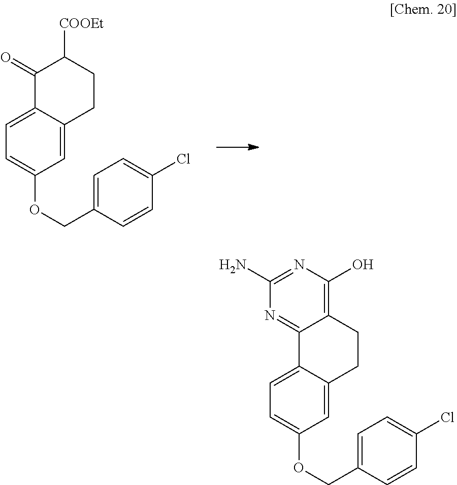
C1(=O)C([COOEt])CCC2=CC(OCC3=CC=C(Cl)C=C3)=CC=C12.C1CC2=C(O)N=C(N)N=C2C2=CC=C(OCC3=CC=C(Cl)C=C3)C=C12
